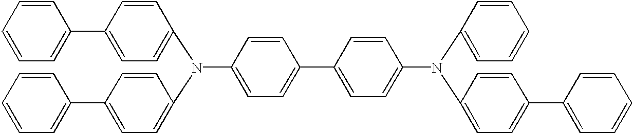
C1=CC(N(C2=CC=C(C3=CC=CC=C3)C=C2)C2=CC=C(C3=CC=CC=C3)C=C2)=CC=C1C1=CC=C(N(C2=CC=CC=C2)C2=CC=C(C3=CC=CC=C3)C=C2)C=C1
